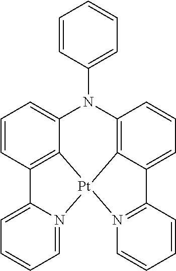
C12=C3C=CC=C1C1=N(C=CC=C1)[Pt]21C2=C(C=CC=C2N3C2=CC=CC=C2)C2=CC=CC=N21
